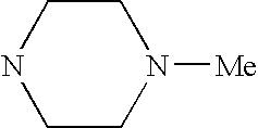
C1CNCCN1[Me]
